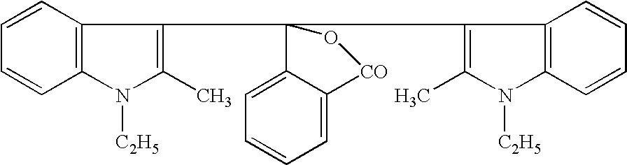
C1(C2=C(C)N([C2H5])C3=C2C=CC=C3)(C2=C(C)N([C2H5])C3=C2C=CC=C3)C2=CC=CC=C2[CO]O1
